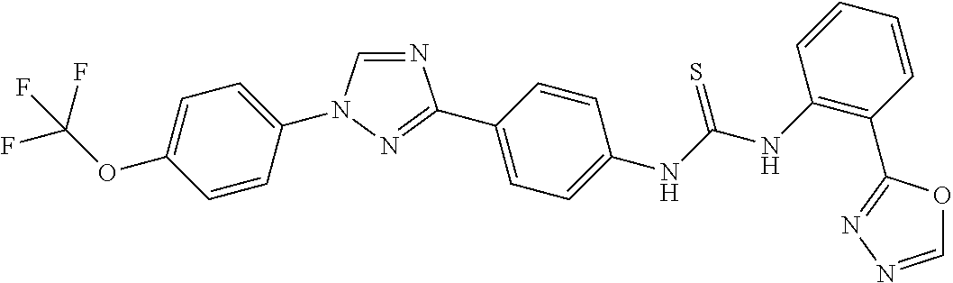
C1=C(OC(F)(F)F)C=CC(N2C=NC(C3=CC=C(NC(NC4=C(C5=NN=CO5)C=CC=C4)=S)C=C3)=N2)=C1
